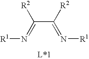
N(=C(C(=N[R1])[R2])[R2])[R1]
